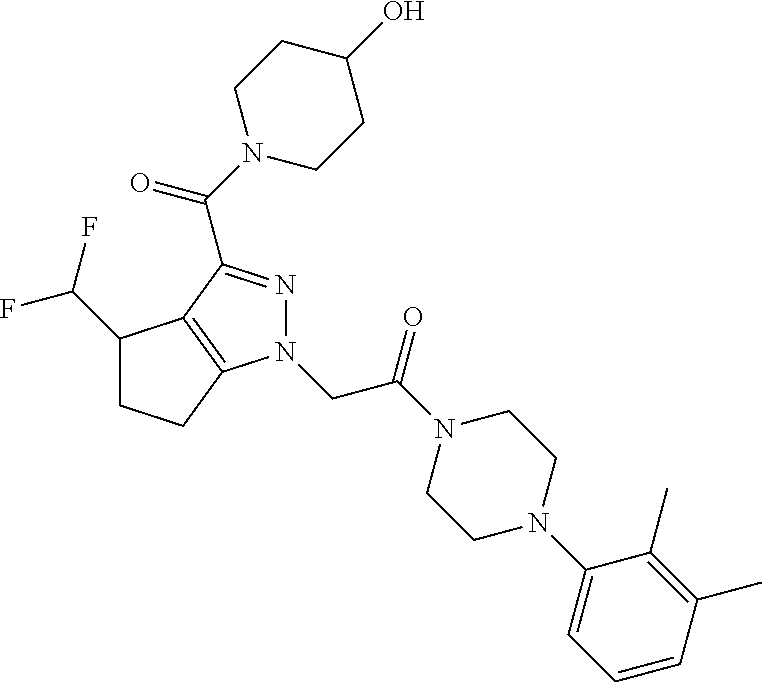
C(N1CCC(O)CC1)(=O)C1=NN(CC(N2CCN(C3=CC=CC(C)=C3C)CC2)=O)C2=C1C(C(F)F)CC2
